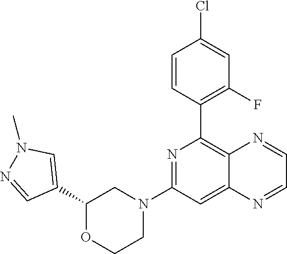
C1(C2=C3C(=CC(N4CCOC(C5=CN(C)N=C5)C4)=N2)N=CC=N3)=C(F)C=C(Cl)C=C1
